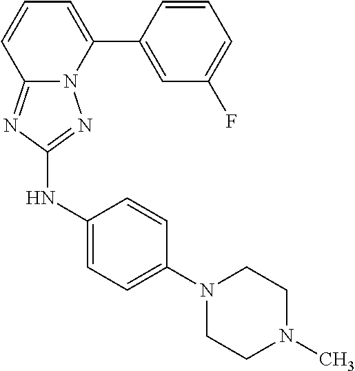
C1=CC(C2=CC=CC3=NC(NC4=CC=C(N5CCN(C)CC5)C=C4)=NN23)=CC(F)=C1
